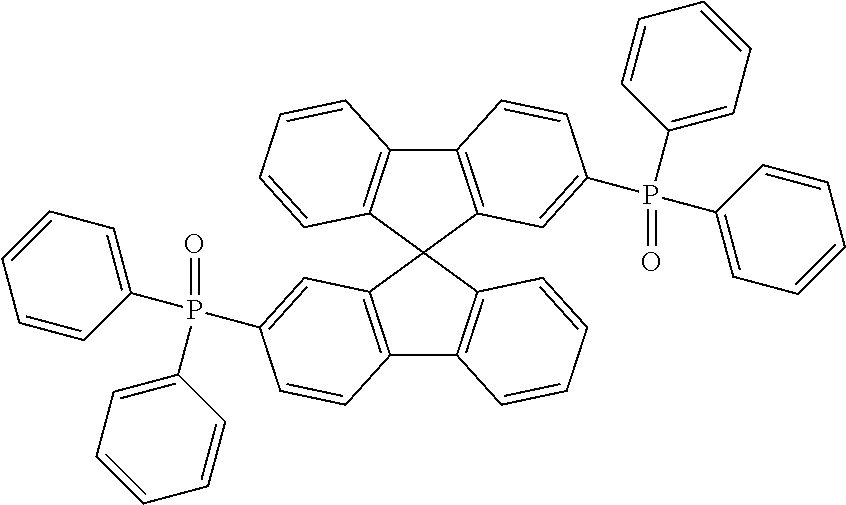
C12=C(C3(C4=C1C=CC=C4)C1=C(C4=C3C=CC=C4)C=CC(P(C3=CC=CC=C3)(=O)C3=CC=CC=C3)=C1)C=C(P(C1=CC=CC=C1)(=O)C1=CC=CC=C1)C=C2
